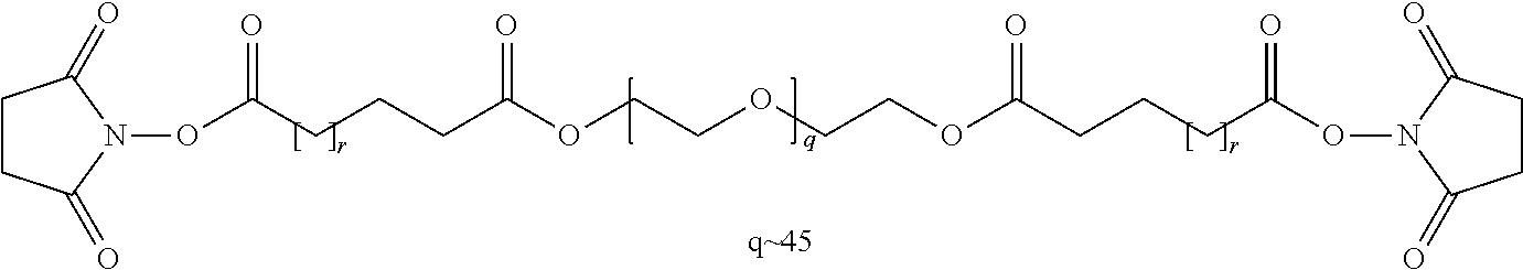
C1CC(=O)N(OC(CCCC(OCCOCCOC(=O)CCCC(ON2C(=O)CCC2=O)=O)=O)=O)C1=O
